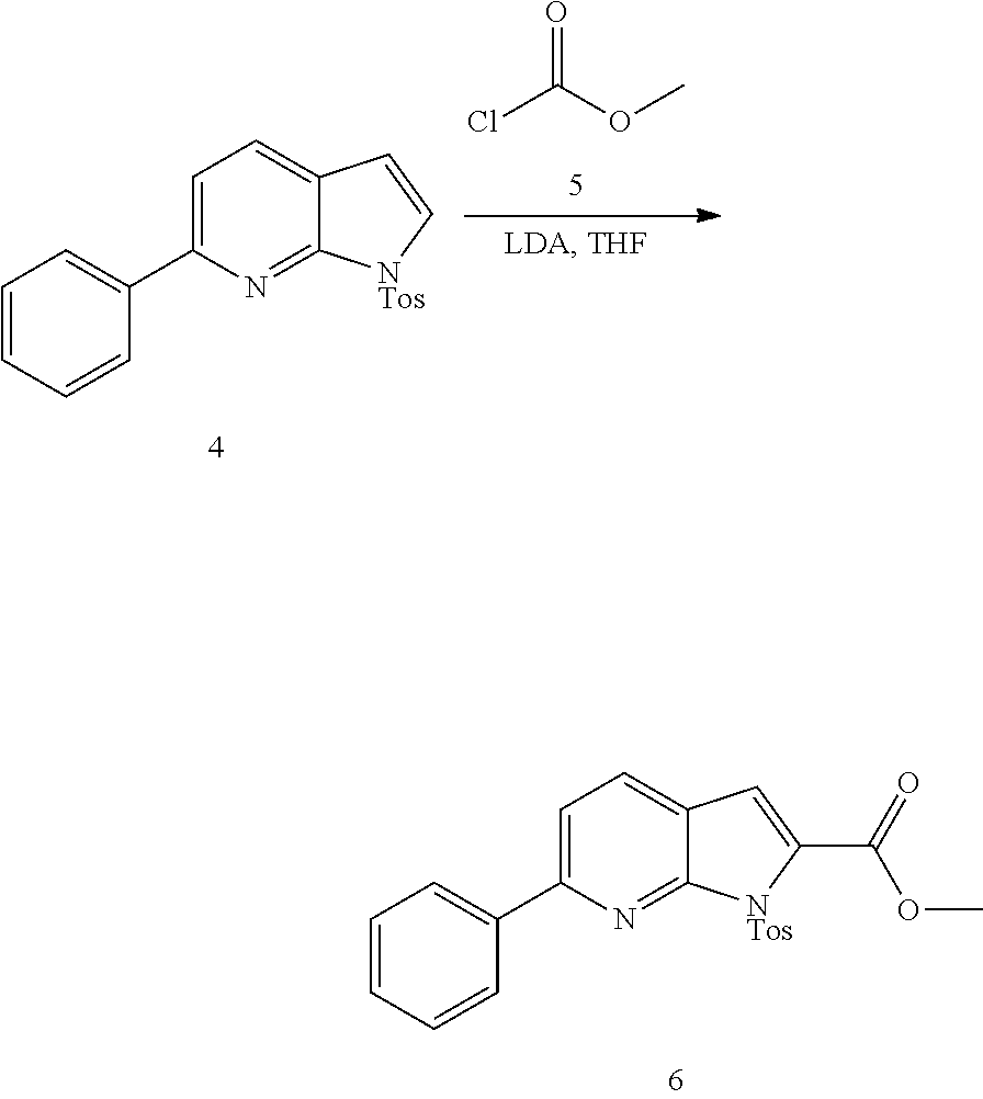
C1=C(C2=CC=CC=C2)N=C2C(=C1)C=C[NTos]2.ClC(OC)=O.C1=C(C2=CC=CC=C2)N=C2C(=C1)C=C(C(=O)OC)[NTos]2
